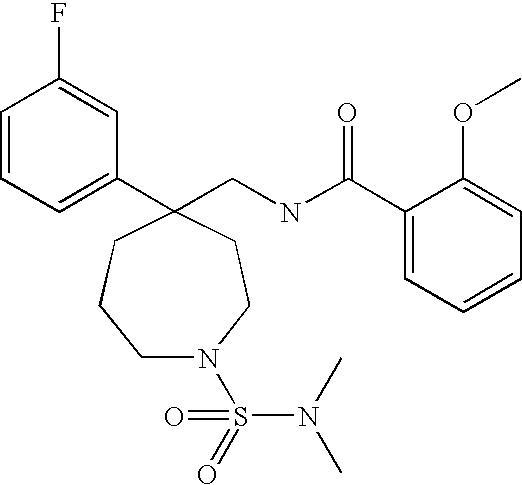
C1=CC=C(C2(CNC(C3=CC=CC=C3OC)=O)CCN(S(N(C)C)(=O)=O)CCC2)C=C1F
